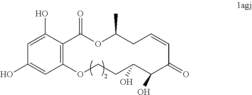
C1(O)=CC2=C(C(O)=C1)C(=O)OC(C)CC=CC(=O)C(O)C(O)CCO2
